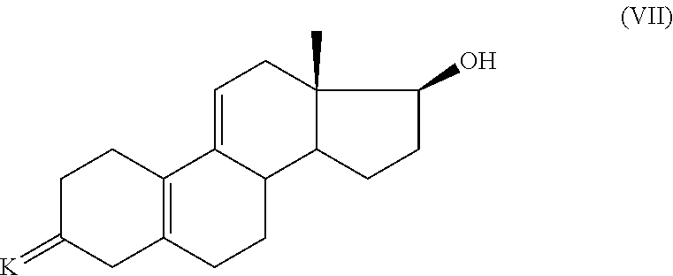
C1C(=[K])CC2=C(C1)C1=CCC3(C)C(C1CC2)CCC3O
